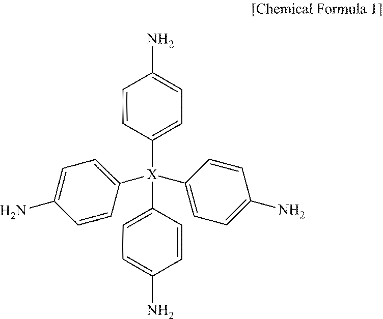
C1=CC([X](C2=CC=C(N)C=C2)(C2=CC=C(N)C=C2)C2=CC=C(N)C=C2)=CC=C1N
